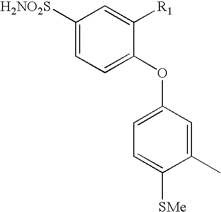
C1([H2NO2S])=CC=C(OC2=CC=C([SMe])C(C)=C2)C([R1])=C1
